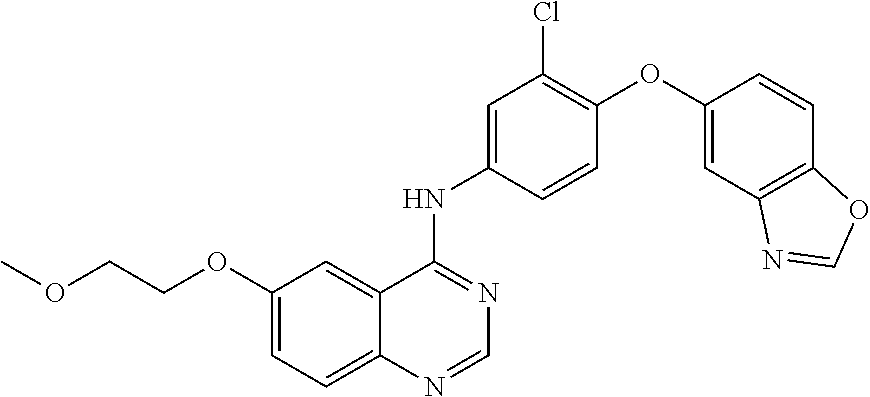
C1(OC2=C(Cl)C=C(NC3=NC=NC4=CC=C(OCCOC)C=C34)C=C2)=CC2=C(C=C1)OC=N2
